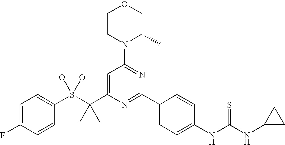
S(C1(C2=CC(N3C(C)COCC3)=NC(C3=CC=C(NC(NC4CC4)=S)C=C3)=N2)CC1)(O)(O)C1=CC=C(F)C=C1
